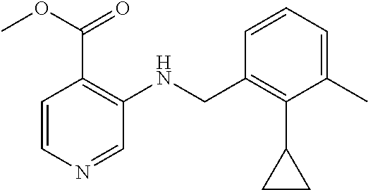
C1(CNC2=C(C(OC)=O)C=CN=C2)=C(C2CC2)C(C)=CC=C1
